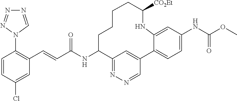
C1=CC(Cl)=CC(C=CC(NC2C3=NN=CC(=C3)C3=CC=C(NC(OC)=O)C=C3NC([CO2Et])CCCC2)=O)=C1N1C=NN=N1
